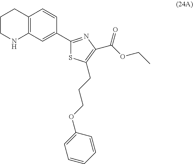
[NH]1C2=C(CCC1)C=CC(C1=NC(C(OCC)=O)=C(CCCOC3=CC=CC=C3)S1)=C2
